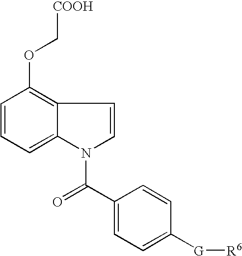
C1=CC=C2C(=C1OC[COOH])C=CN2C(C1=CC=C([G][R6])C=C1)=O
